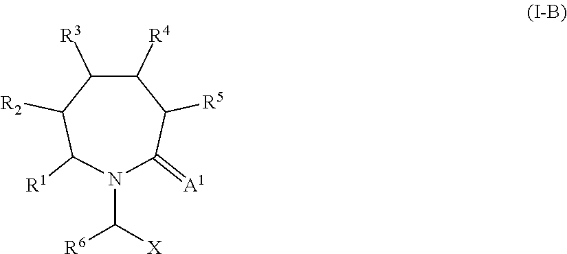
C1([R4])C([R3])C([R2])C([R1])N(C([R6])[X])C(=[A1])C1[R5]
